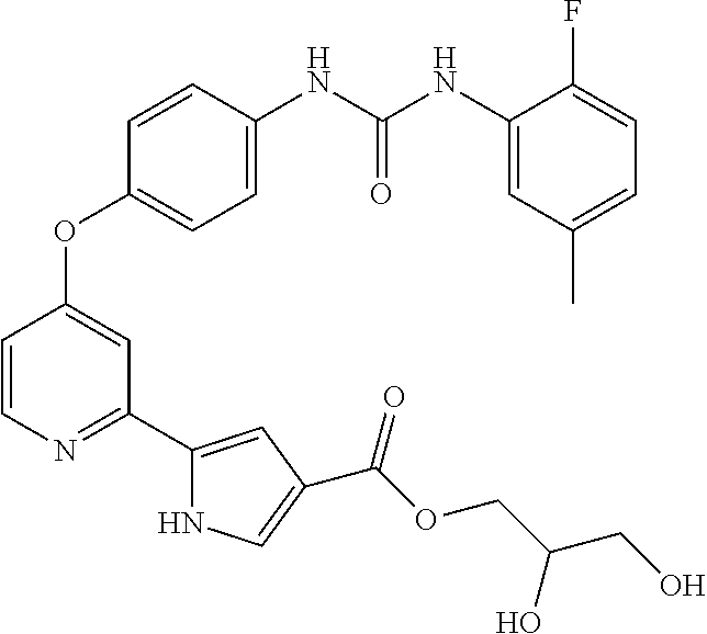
C1=C(NC(NC2=CC(C)=CC=C2F)=O)C=CC(OC2=CC(C3=CC(C(=O)OCC(CO)O)=CN3)=NC=C2)=C1
